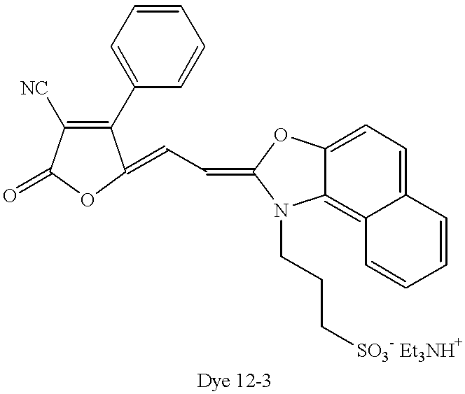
C1(C2=CC=CC=C2)=C([NC])C(=O)OC1=CC=C1OC2=CC=C3C(=C2N1CCC[SO3- Et3NH+])C=CC=C3
